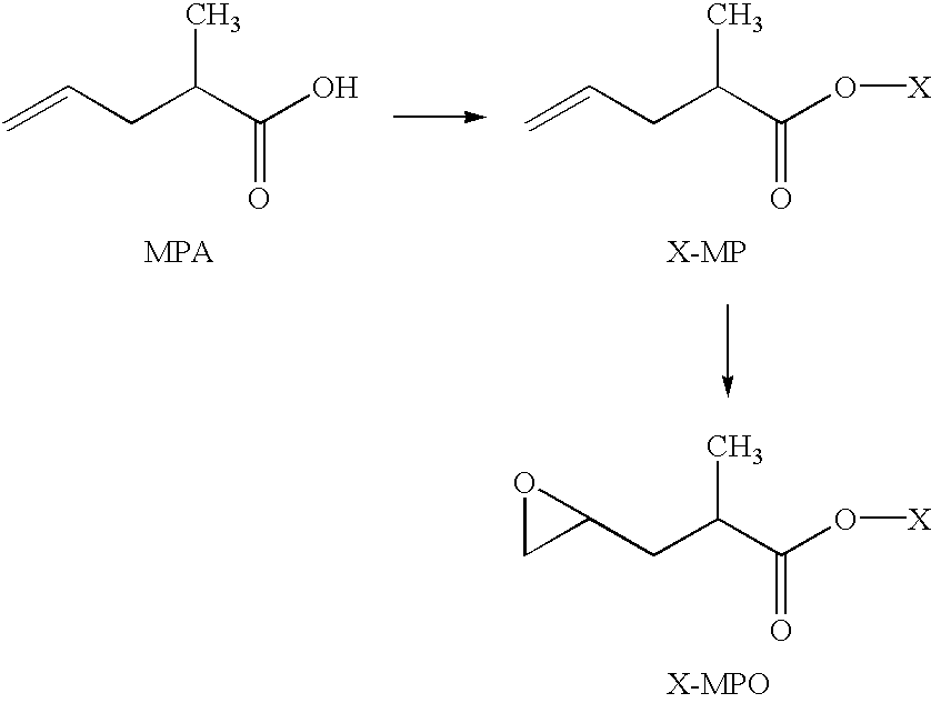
C=CCC(C(O)=O)C.C=CCC(C(O[X])=O)C.C1(CC(C(O[X])=O)C)OC1.[X-MPO]
